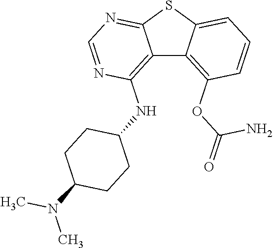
C12=C(NC3CCC(N(C)C)CC3)N=CN=C1SC1=CC=CC(OC(N)=O)=C21
